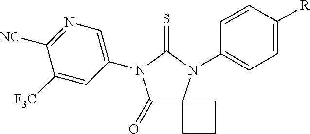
C1([F3C])=CC(N2C(=O)C3(N(C4=CC=C([R])C=C4)C2=S)CCC3)=CN=C1[NC]
